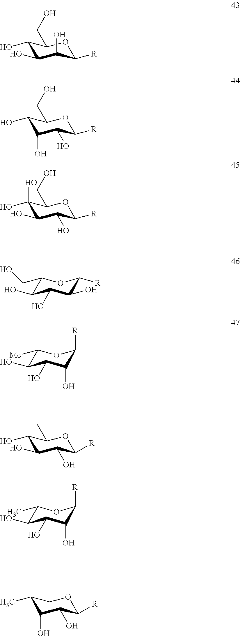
C1(O)C(O)C(O)C([R])OC1CO.C1(O)C(O)C(O)C([R])OC1CO.C1(O)(O)C(O)C(O)C([R])OC1CO.C1(O)C(O)C(O)C([R])OC1C.C1(C)C(O)C(O)C([R])OC1.C1(CO)C(O)C(O)C(O)C([R])O1.C1([Me])C(O)C(O)C(O)C([R])O1.C1(C)C(O)C(O)C(O)C([R])O1
